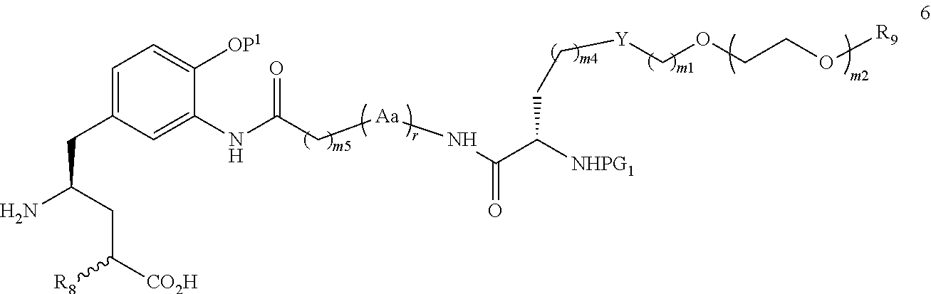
[NHPG1]C(C(N[Aa]CC(NC1=CC(CC(CC([R8])[CO2H])N)=CC=C1[OP1])=O)=O)CC[Y]COCCO[R9]
